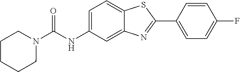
C1=CC(C2=NC3=CC(NC(N4CCCCC4)=O)=CC=C3S2)=CC=C1F
